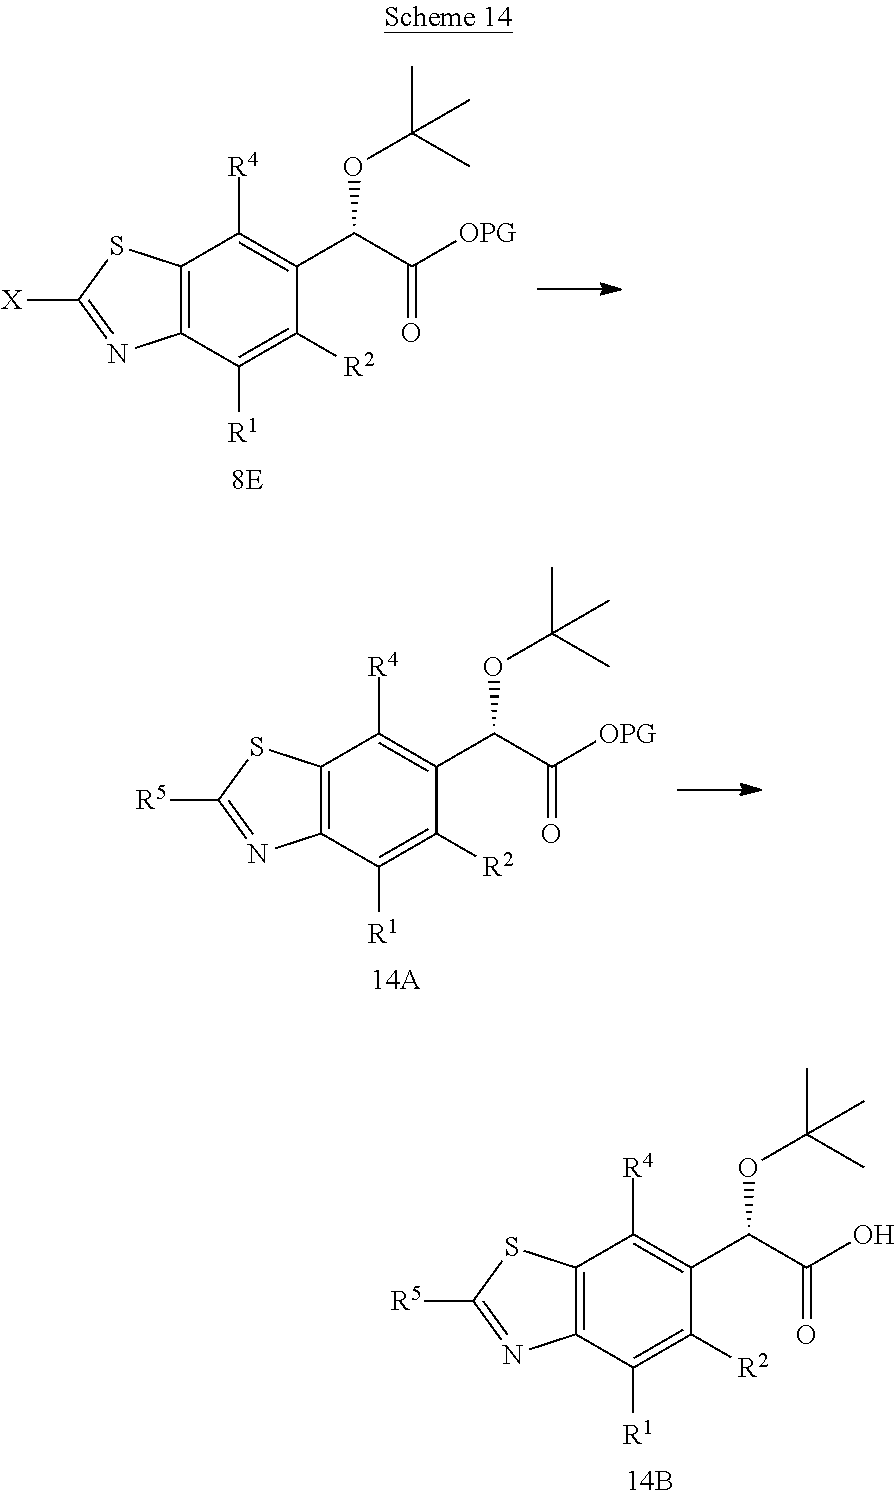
C1([R4])=C(C(C([OPG])=O)OC(C)(C)C)C([R2])=C([R1])C2=C1SC([X])=N2.C1([R4])=C(C(C([OPG])=O)OC(C)(C)C)C([R2])=C([R1])C2=C1SC([R5])=N2.C1([R4])=C(C(C(O)=O)OC(C)(C)C)C([R2])=C([R1])C2=C1SC([R5])=N2
